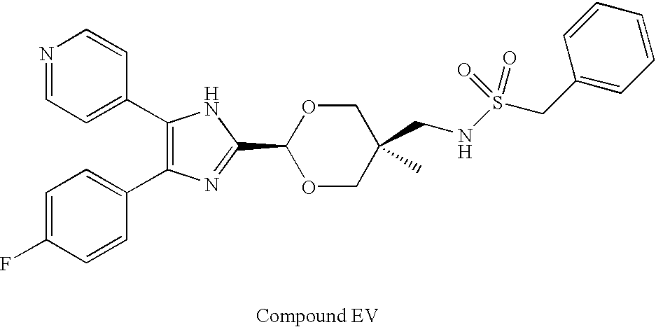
C1(C2=CC=NC=C2)=C(C2=CC=C(F)C=C2)N=C(C2OCC(C)(CNS(CC3=CC=CC=C3)(=O)=O)CO2)N1
